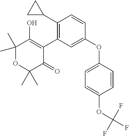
C1(C2CC2)=C(C2=C(O)C(C)(C)OC(C)(C)C2=O)C=C(OC2=CC=C(OC(F)(F)F)C=C2)C=C1
